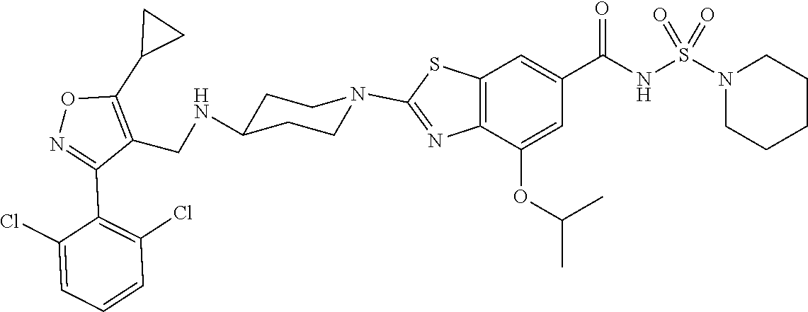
C12=C(C=C(C(NS(N3CCCCC3)(=O)=O)=O)C=C1OC(C)C)SC(N1CCC(NCC3=C(C4CC4)ON=C3C3=C(Cl)C=CC=C3Cl)CC1)=N2
